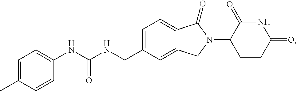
C1=C(CNC(NC2=CC=C(C)C=C2)=O)C=C2C(=C1)C(=O)N(C1CCC(=O)NC1=O)C2
